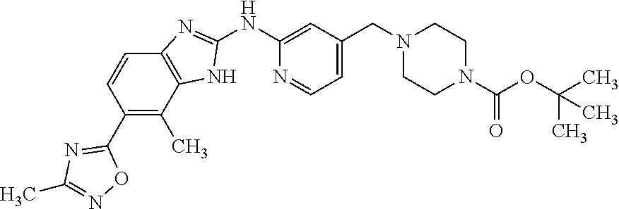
C1(NC2=CC(CN3CCN(C(OC(C)(C)C)=O)CC3)=CC=N2)=NC2=C(N1)C(C)=C(C1=NC(C)=NO1)C=C2
